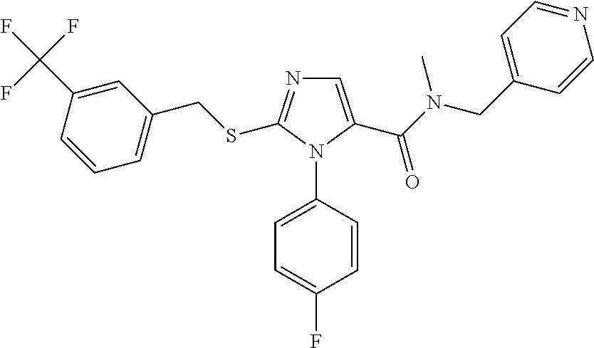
C1=CC(C(F)(F)F)=CC(CSC2=NC=C(C(N(CC3=CC=NC=C3)C)=O)N2C2=CC=C(F)C=C2)=C1
